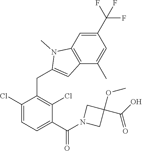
C1(Cl)=CC=C(C(N2CC(OC)(C(O)=O)C2)=O)C(Cl)=C1CC1=CC2=C(N1C)C=C(C(F)(F)F)C=C2C
